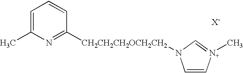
C1=C(C)N=C([CH2CH2CH2OCH2CH2]N2C=C[N+](C)=C2)C=C1.[X-]
